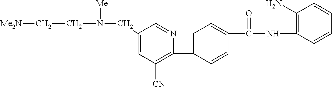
C1(CN(CC[Me2N])[Me])=CC([CN])=C(C2=CC=C(C(NC3=C(N)C=CC=C3)=O)C=C2)N=C1
